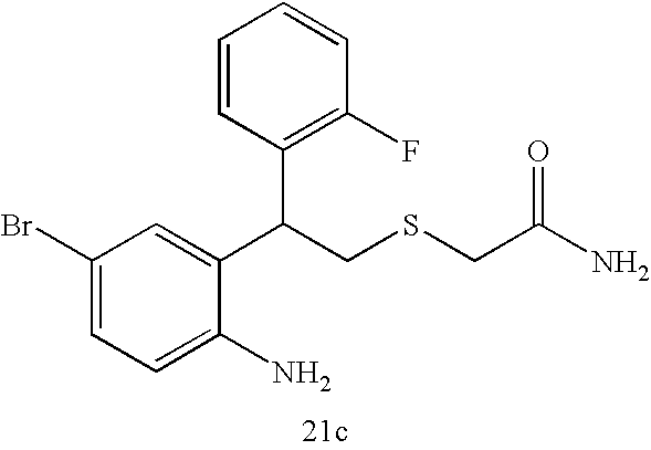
C1=C(N)C(C(CSCC(=O)N)C2=C(F)C=CC=C2)=CC(Br)=C1
